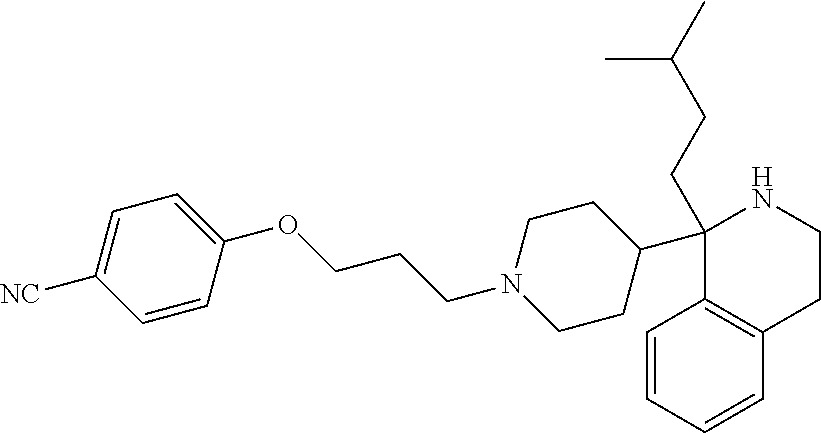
C1=CC=CC2=C1C(C1CCN(CCCOC3=CC=C([NC])C=C3)CC1)(CCC(C)C)NCC2
